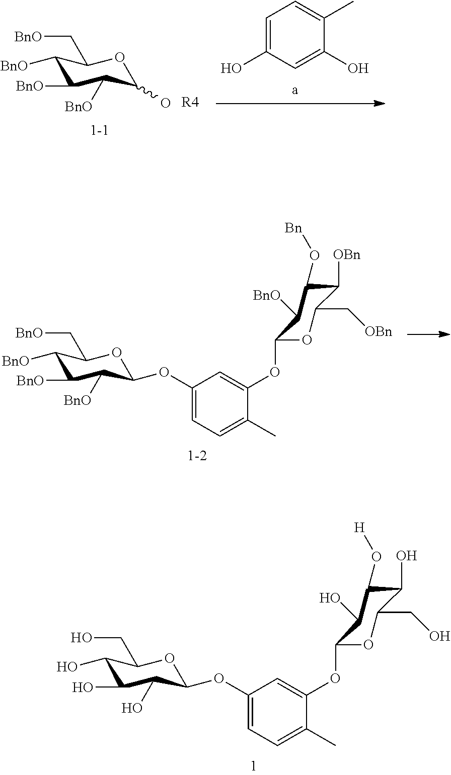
C1=C(O)C=C(O)C(C)=C1.C1([BnO])C([BnO])C([BnO])C(O)OC1C[BnO].[R4].O1C(C[OBn])C([OBn])C(O[Bn])C([BnO])C1OC1=CC(OC2C([BnO])C([BnO])C([BnO])C(C[BnO])O2)=CC=C1C.O1C(CO)C(O)C(O[H])C(O)C1OC1=CC(OC2C(O)C(O)C(O)C(CO)O2)=CC=C1C
